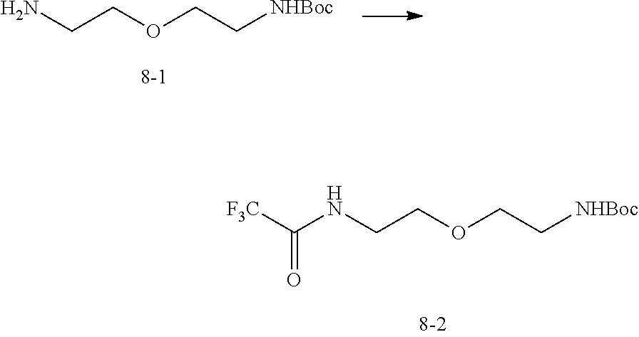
NCCOCC[NHBoc].N(CCOCC[NHBoc])C([F3C])=O
